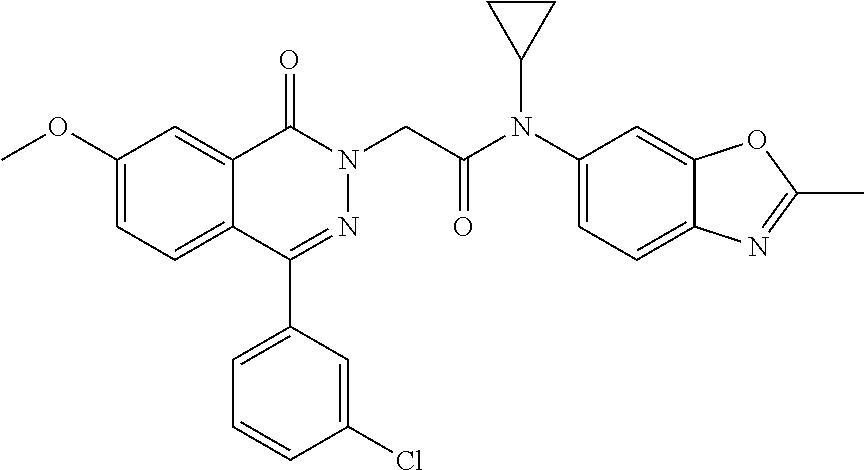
C1(OC)=CC=C2C(=C1)C(=O)N(CC(N(C1=CC=C3C(=C1)OC(C)=N3)C1CC1)=O)N=C2C1=CC=CC(Cl)=C1
